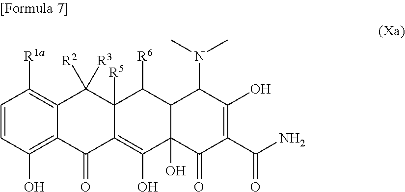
C1=CC(O)=C2C(=C1[R1a])C([R3])([R2])C1([R5])C(=C(O)C3(O)C(=O)C(C(=O)N)=C(O)C(N(C)C)C3C1[R6])C2=O
